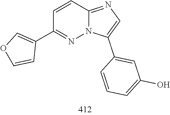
C1(C2=COC=C2)=NN2C(=NC=C2C2=CC(O)=CC=C2)C=C1
